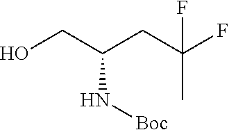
OCC(CC(F)(C)F)N[Boc]
